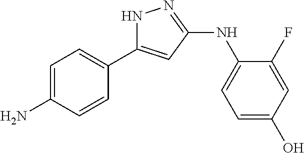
C1=C(N)C=CC(C2=CC(NC3=CC=C(O)C=C3F)=NN2)=C1
